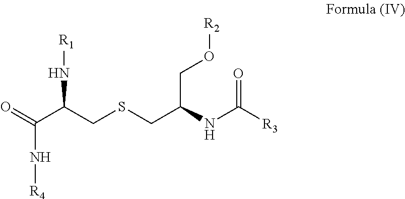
O=C(C(CSCC(NC([R3])=O)CO[R2])N[R1])N[R4]
